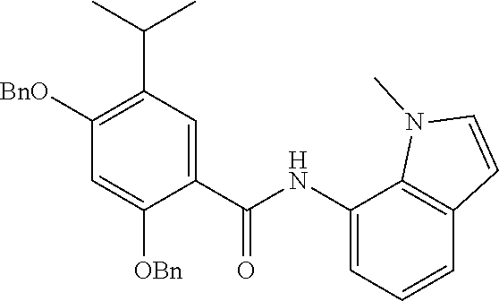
C1(C(NC2=CC=CC3=C2N(C)C=C3)=O)=CC(C(C)C)=C([BnO])C=C1[OBn]
